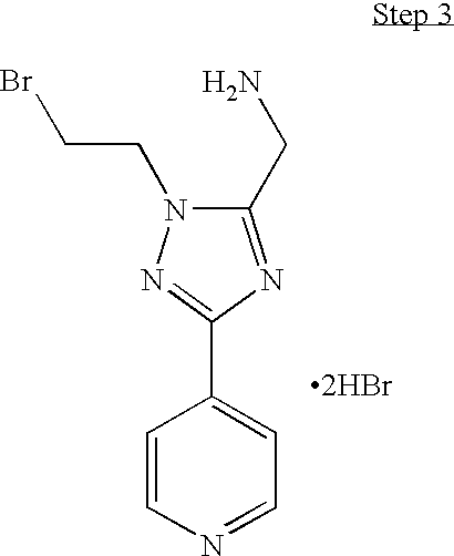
C1=CN=CC=C1C1=NN(CCBr)C(CN)=N1.[2HBr]
